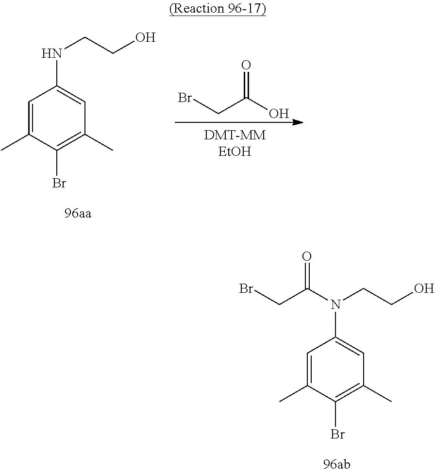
C1=C(C)C(Br)=C(C)C=C1NCCO.BrCC(O)=O.C1=C(C)C(Br)=C(C)C=C1N(CCO)C(CBr)=O
